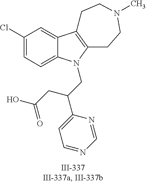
C12=CC(Cl)=CC=C1N(CC(C1=CC=NC=N1)CC(O)=O)C1=C2CCN(C)CC1
